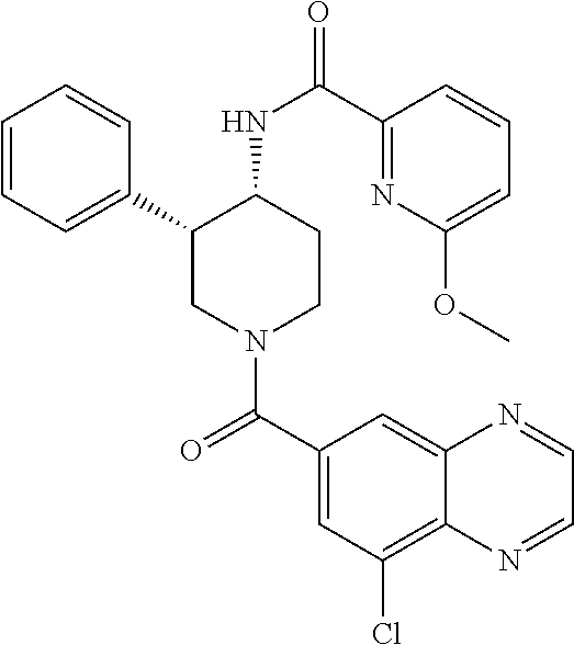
C1=CC=C(C2CN(C(C3=CC(Cl)=C4C(=C3)N=CC=N4)=O)CCC2NC(=O)C2=NC(OC)=CC=C2)C=C1
